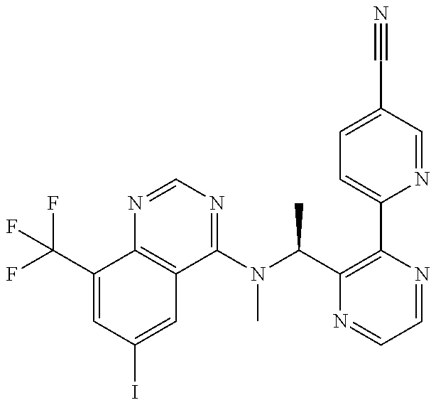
C1(C(F)(F)F)=CC(I)=CC2=C1N=CN=C2N(C(C1=C(C2=CC=C(C#N)C=N2)N=CC=N1)C)C
